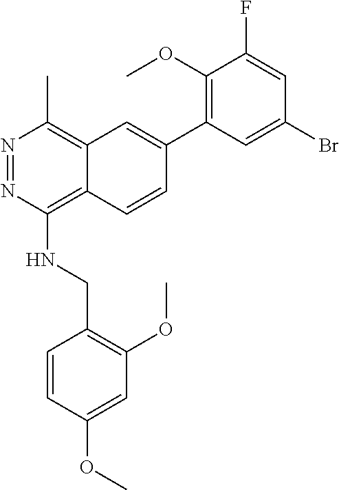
C1(OC)=C(C2=CC3=C(C)N=NC(NCC4=C(OC)C=C(OC)C=C4)=C3C=C2)C=C(Br)C=C1F
